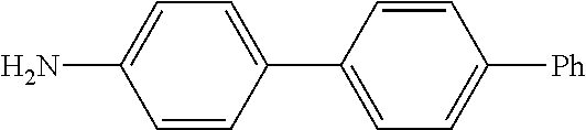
C1=CC(C2=CC=C([Ph])C=C2)=CC=C1N
